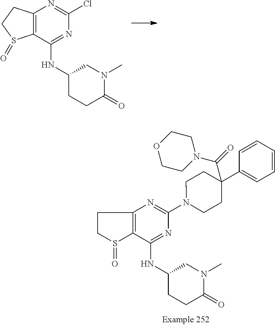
C12=C(C(NC3CCC(=O)N(C)C3)=NC(Cl)=N1)S(=O)CC2.C12=C(C(NC3CCC(=O)N(C)C3)=NC(N3CCC(C4=CC=CC=C4)(C(=O)N4CCOCC4)CC3)=N1)S(=O)CC2
